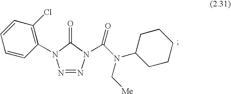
N1=NN(C(N(C2CCCCC2)C[Me])=O)C(=O)N1C1=C(Cl)C=CC=C1
